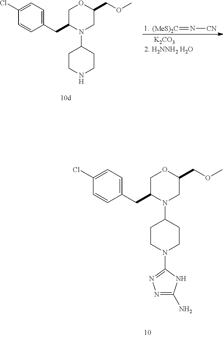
[(MeS)2C]=N[CN].[K2CO3].C1(Cl)=CC=C(CC2N(C3CCNCC3)CC(COC)OC2)C=C1.C1(Cl)=CC=C(CC2N(C3CCN(C4=NN=C(N)N4)CC3)CC(COC)OC2)C=C1
